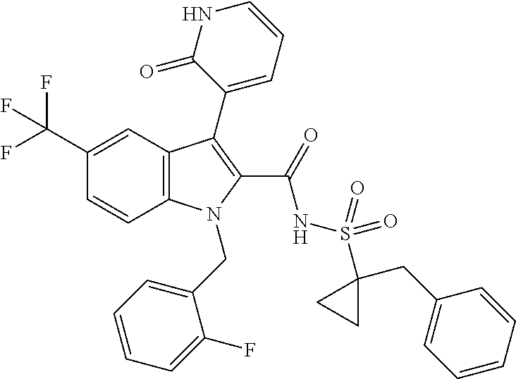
C1(C(F)(F)F)=CC2=C(C=C1)N(CC1=CC=CC=C1F)C(C(=O)NS(=O)(=O)C1(CC3=CC=CC=C3)CC1)=C2C1=CC=CNC1=O
